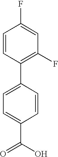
C1(C2=CC=C(C(O)=O)C=C2)=C(F)C=C(F)C=C1
